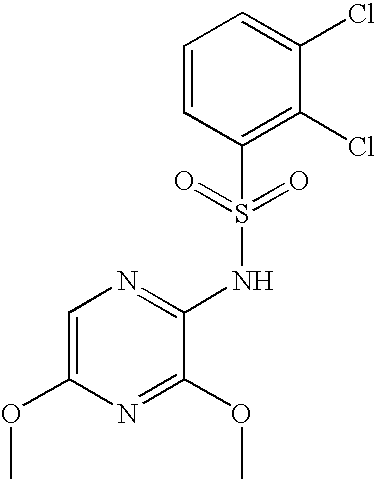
C1=C(OC)N=C(OC)C(NS(C2=C(Cl)C(Cl)=CC=C2)(=O)=O)=N1
